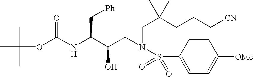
CC(OC(NC(C(CN(S(C1=CC=C([OMe])C=C1)(=O)=O)CC(CCC[CN])(C)C)O)C[Ph])=O)(C)C
